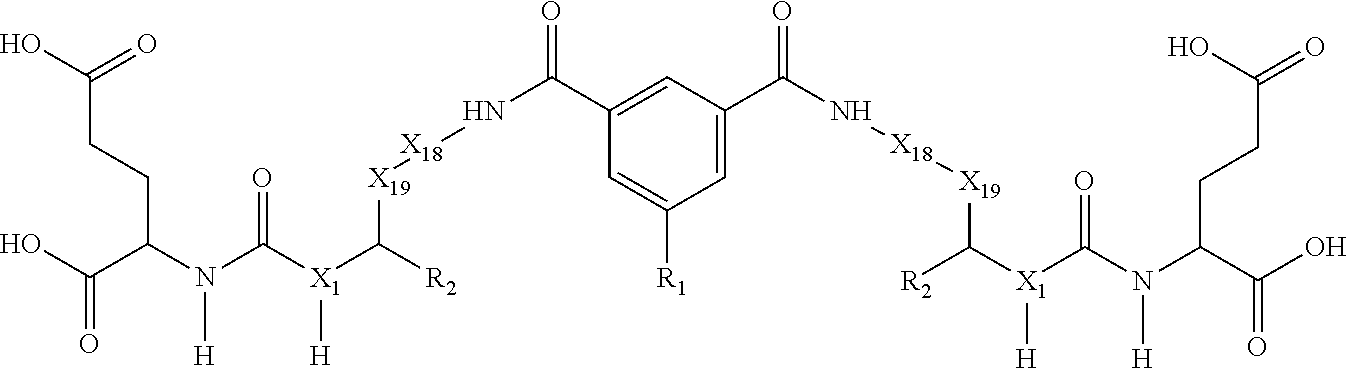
OC(C(N(C([X1](C([R2])[X19][X18]NC(=O)C1=CC(C(N[X18][X19]C([X1](C(N(C(C(O)=O)CCC(O)=O)[H])=O)[H])[R2])=O)=CC([R1])=C1)[H])=O)[H])CCC(O)=O)=O
